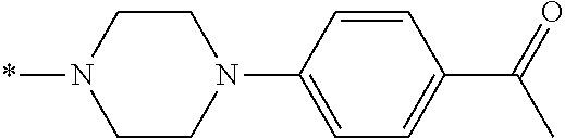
C1CN(C2=CC=C(C(=O)C)C=C2)CCN1*
